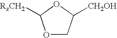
O1CC([CH2OH])OC1[RzCH2]
